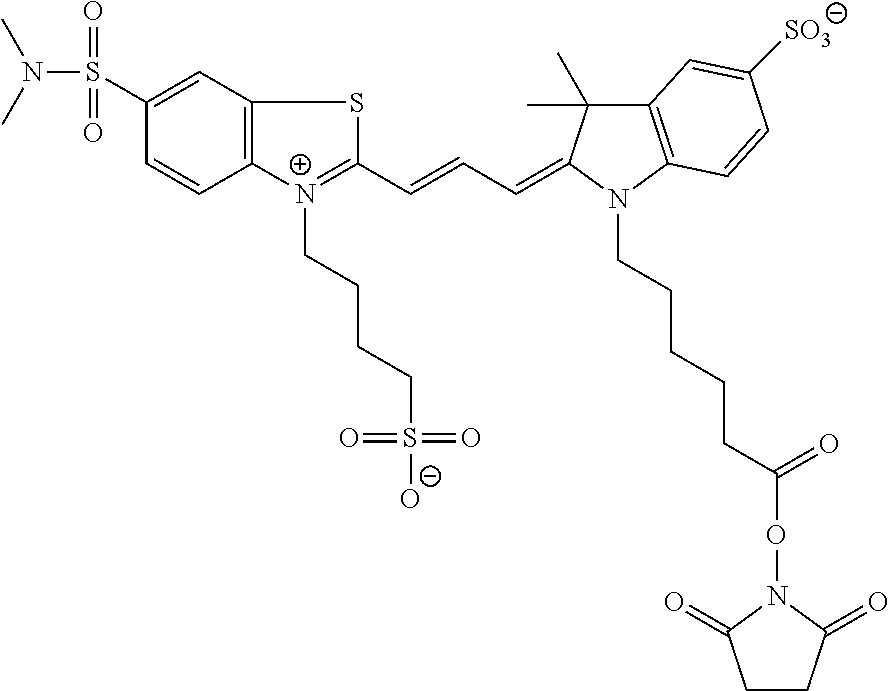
N(S(C1=CC2=C(C=C1)[N+](CCCCS(=O)(=O)[O-])=C(C=CC=C1C(C)(C)C3=C(N1CCCCCC(ON1C(=O)CCC1=O)=O)C=CC([SO3])=C3)S2)(=O)=O)(C)C
